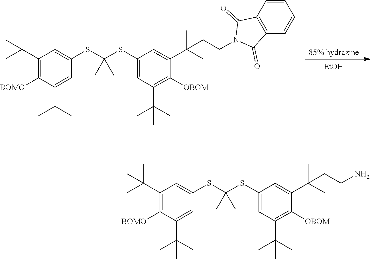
[EtOH].C1(C(C)(C)C)=C([BOMO])C(C(C)(C)C)=CC(SC(SC2=CC(C(C)(C)C)=C([OBOM])C(C(C)(C)CCN3C(=O)C4=C(C3=O)C=CC=C4)=C2)(C)C)=C1.C1(C(C)(C)C)=C([BOMO])C(C(C)(C)C)=CC(SC(SC2=CC(C(C)(C)C)=C([OBOM])C(C(C)(C)CCN)=C2)(C)C)=C1
